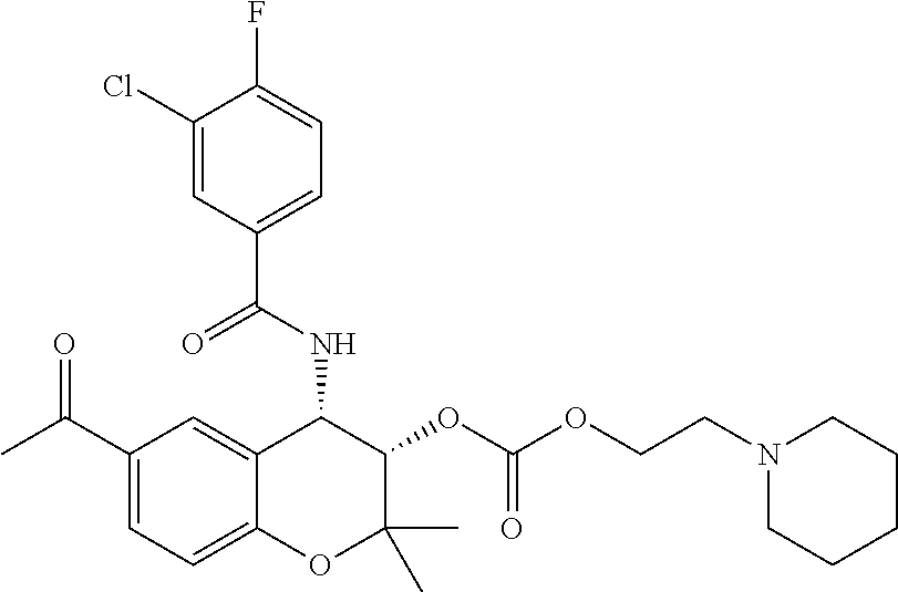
C1(Cl)=CC(C(NC2C3=CC(C(=O)C)=CC=C3OC(C)(C)C2OC(=O)OCCN2CCCCC2)=O)=CC=C1F
